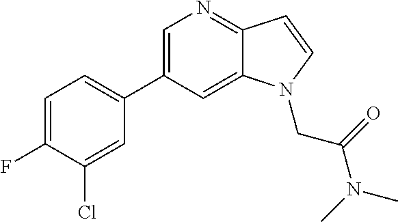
C1=C(F)C(Cl)=CC(C2=CN=C3C(=C2)N(CC(=O)N(C)C)C=C3)=C1
